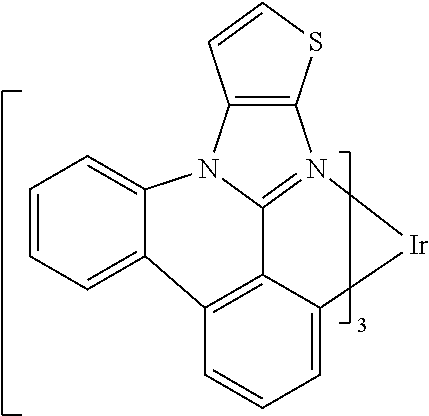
C1=CC=C2C3=C4C5=N(C6=C(N5C2=C1)C=CS6)[Ir]C4=CC=C3
